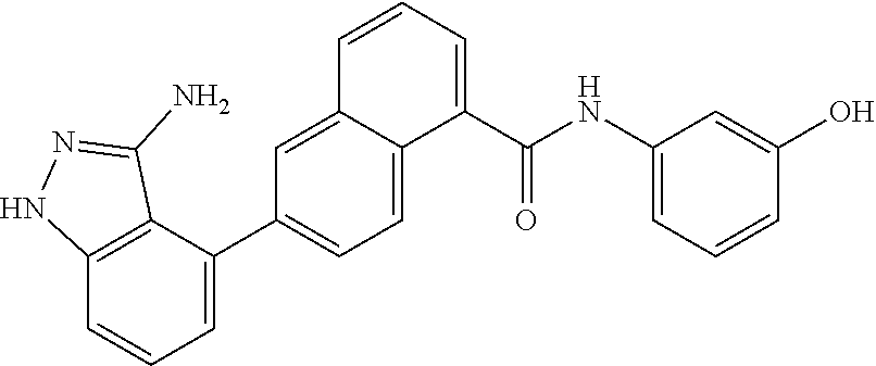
C1(C2=CC=CC3=C2C(N)=NN3)=CC=C2C(=C1)C=CC=C2C(NC1=CC=CC(O)=C1)=O
